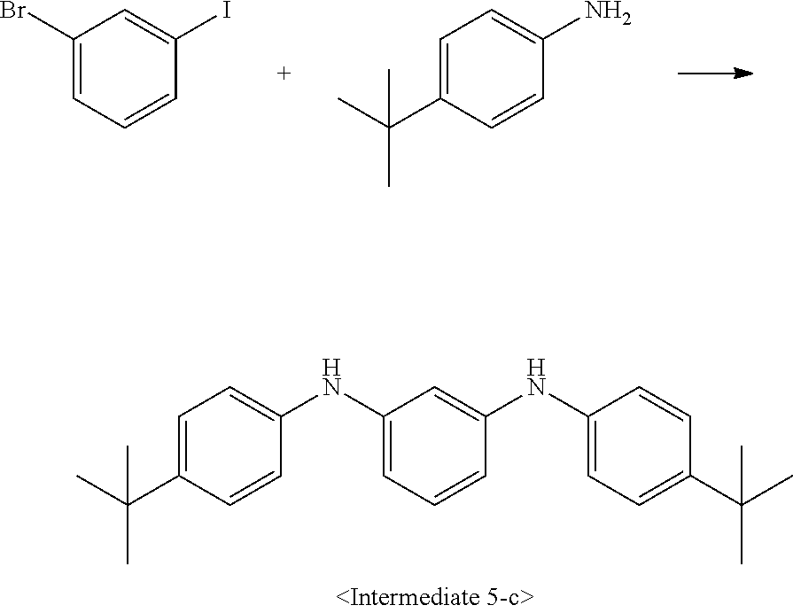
C1=C(C(C)(C)C)C=CC(N)=C1.C1(Br)=CC=CC(I)=C1.C1(NC2=CC(NC3=CC=C(C(C)(C)C)C=C3)=CC=C2)=CC=C(C(C)(C)C)C=C1
